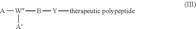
[A][W](B[Y][therapeutic polypeptide])[A]
